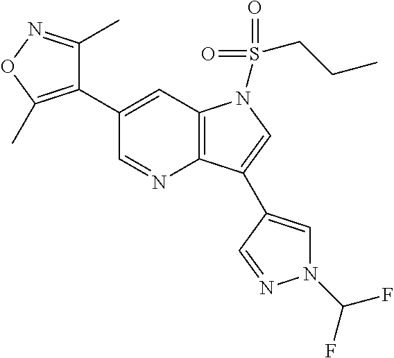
C1(C2=C(C)ON=C2C)=CC2=C(N=C1)C(C1=CN(C(F)F)N=C1)=CN2S(=O)(=O)CCC
